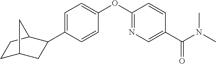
C1=C(C2CC3CCC2C3)C=CC(OC2=NC=C(C(N(C)C)=O)C=C2)=C1
